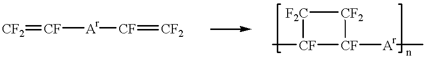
[CF2]=[CF][Ar][CF]=[CF2].[CF]1(C)[CF]([Ar]C)[CF2][F2C]1
